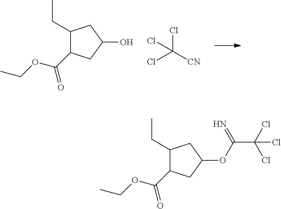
C1(CC)C(C(OCC)=O)CC(O)C1.ClC(Cl)(Cl)[CN].C1(CC)C(C(OCC)=O)CC(OC(C(Cl)(Cl)Cl)=N)C1
